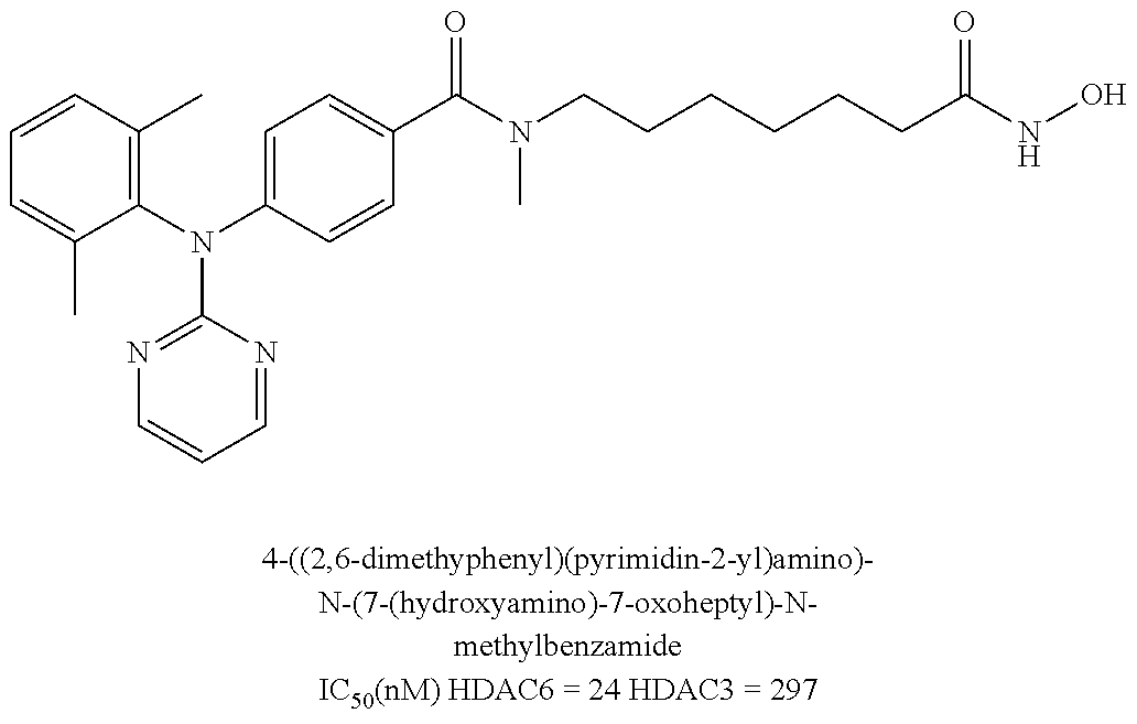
C1=CC(C)=C(N(C2=CC=C(C(N(CCCCCCC(NO)=O)C)=O)C=C2)C2=NC=CC=N2)C(C)=C1
